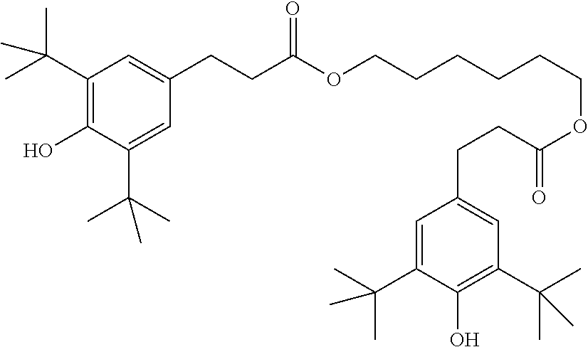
C1(C(C)(C)C)=C(O)C(C(C)(C)C)=CC(CCC(OCCCCCCOC(CCC2=CC(C(C)(C)C)=C(O)C(C(C)(C)C)=C2)=O)=O)=C1
